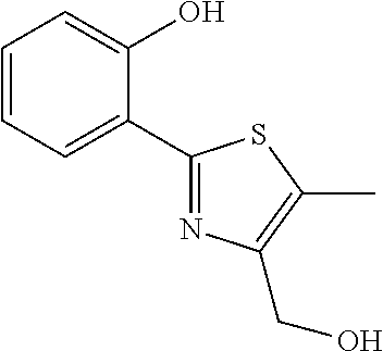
C1=CC=C(C2=NC(CO)=C(C)S2)C(O)=C1
